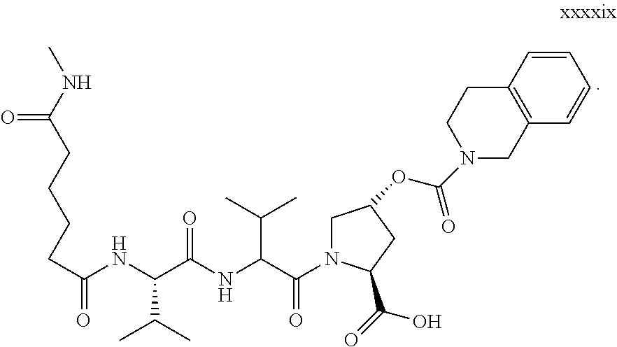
C(C(NC(C(NC(C(=O)N1CC(OC(=O)N2CCC3=C(C=CC=C3)C2)CC1C(=O)O)C(C)C)=O)C(C)C)=O)CCCC(NC)=O
